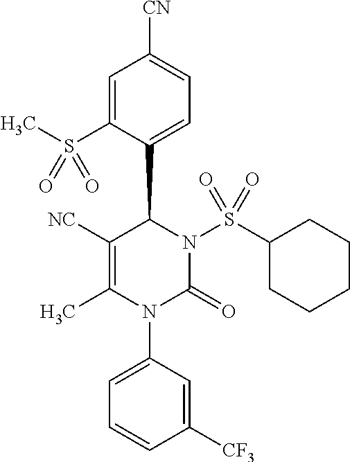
C1=C(S(C)(=O)=O)C(C2C([NC])=C(C)N(C3=CC=CC([CF3])=C3)C(=O)N2S(C2CCCCC2)(=O)=O)=CC=C1[CN]
